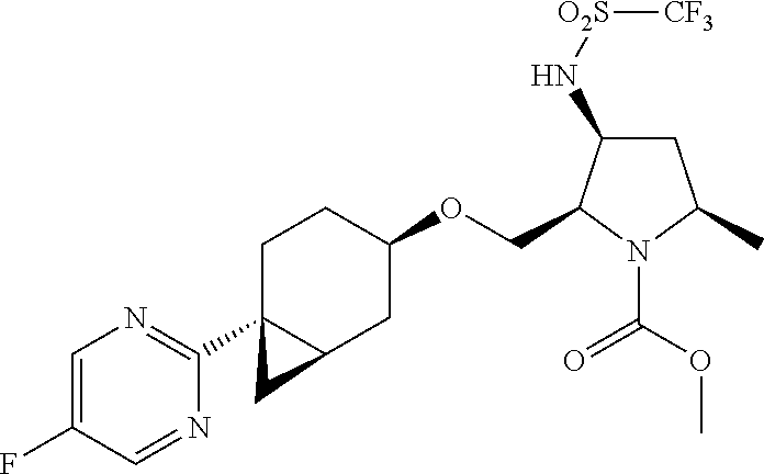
C1=C(F)C=NC(C23C(CC(OCC4C(N[O2S][CF3])CC(C)N4C(OC)=O)CC2)C3)=N1
